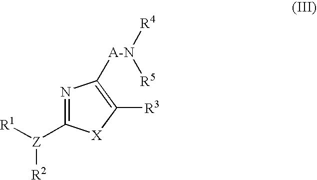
N1=C([Z]([R1])[R2])[X]C([R3])=C1[A-N]([R4])[R5]
